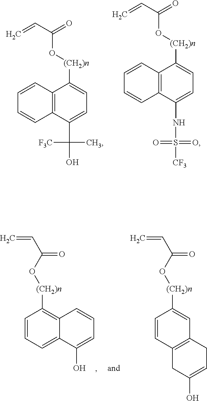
C1=CC2=C(C=C1)C(C([F3C])(C)O)=CC=C2[(CH2)n]OC(C=C)=O.C1=CC2=C(C=C1)C(NS(=O)(=O)[CF3])=CC=C2[(CH2)n]OC(C=C)=O.C1=CC([(CH2)n]OC(C=C)=O)=C2C(=C1)C(O)=CC=C2.C1=CC([(CH2)n]OC(C=C)=O)=CC2=C1CC(O)=CC2
